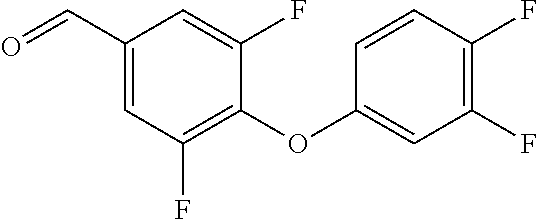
C1(OC2=CC(F)=C(F)C=C2)=C(F)C=C(C=O)C=C1F
